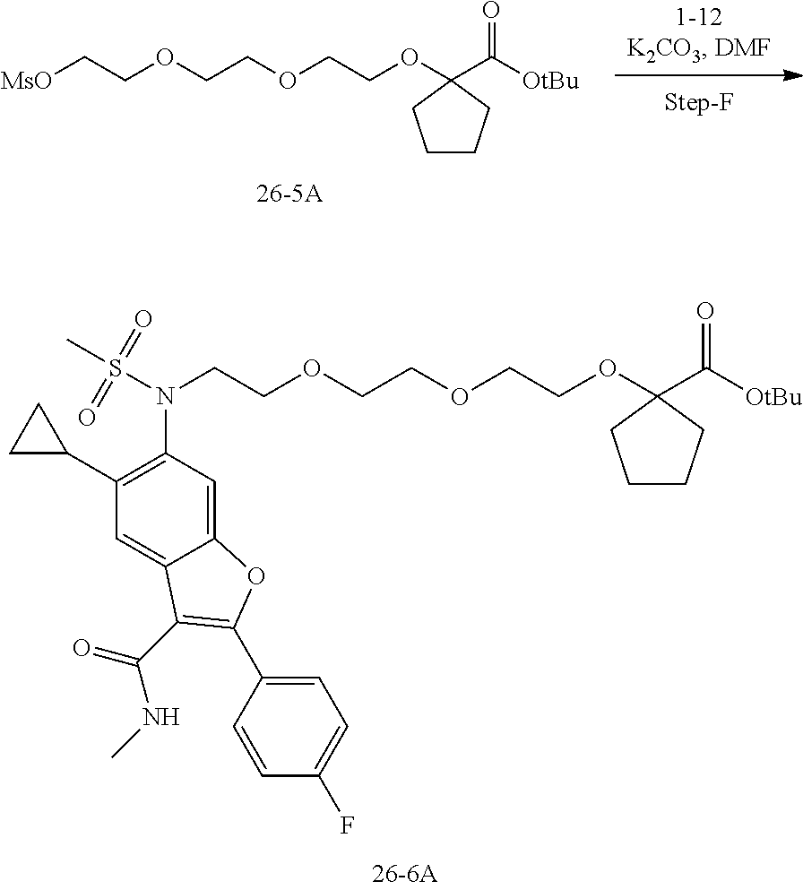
C(COC1(C([OtBu])=O)CCCC1)OCCOCCN(S(C)(=O)=O)C1=C(C2CC2)C=C2C(=C1)OC(C1=CC=C(F)C=C1)=C2C(=O)NC.C(COC1(C([OtBu])=O)CCCC1)OCCOCC[MsO]
